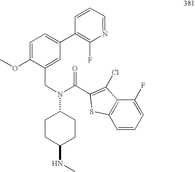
C(N(C1CCC(NC)CC1)C(C1=C(Cl)C2=C(S1)C=CC=C2F)=O)C1=CC(C2=C(F)N=CC=C2)=CC=C1OC
